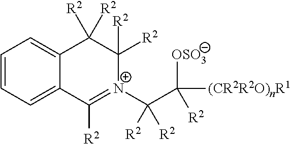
C1=CC=C2C(=C1)C([R2])([R2])C([R2])([R2])[N+](C(C([(CR2R2O)nR1])([OSO3])[R2])([R2])[R2])=C2[R2]
